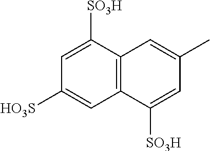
C1=C([SO3H])C2=C(C=C1[HO3S])C([SO3H])=CC(C)=C2
